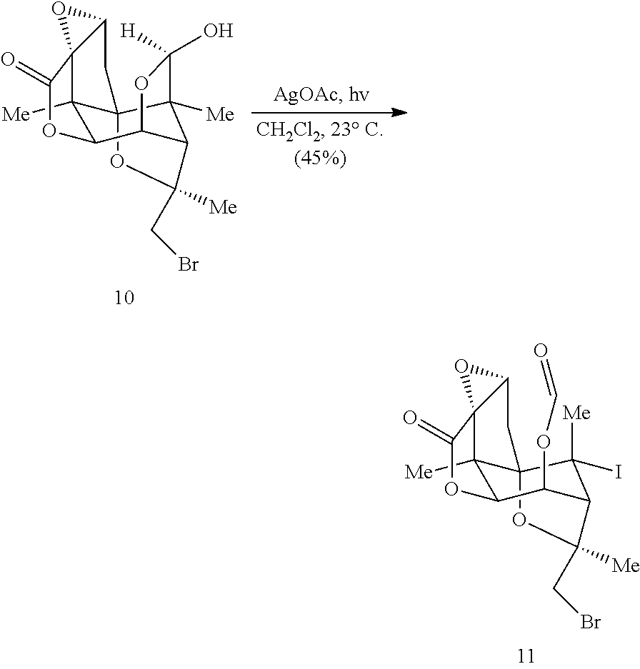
C12([Me])C34C5([Me])C(C(C1OC(=O)C21C(C3)O1)OC5(O)[H])C(CBr)([Me])O4.C12([Me])C34C([Me])(I)C(C(OC=O)C1OC(=O)C21C(C3)O1)C(CBr)([Me])O4
